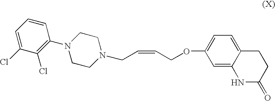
C1=C(Cl)C(Cl)=C(N2CCN(CC=CCOC3=CC=C4C(=C3)NC(=O)CC4)CC2)C=C1
